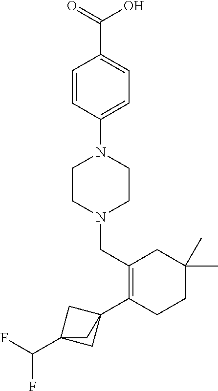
C1(C23CC(C(F)F)(C2)C3)=C(CN2CCN(C3=CC=C(C(=O)O)C=C3)CC2)CC(C)(C)CC1
